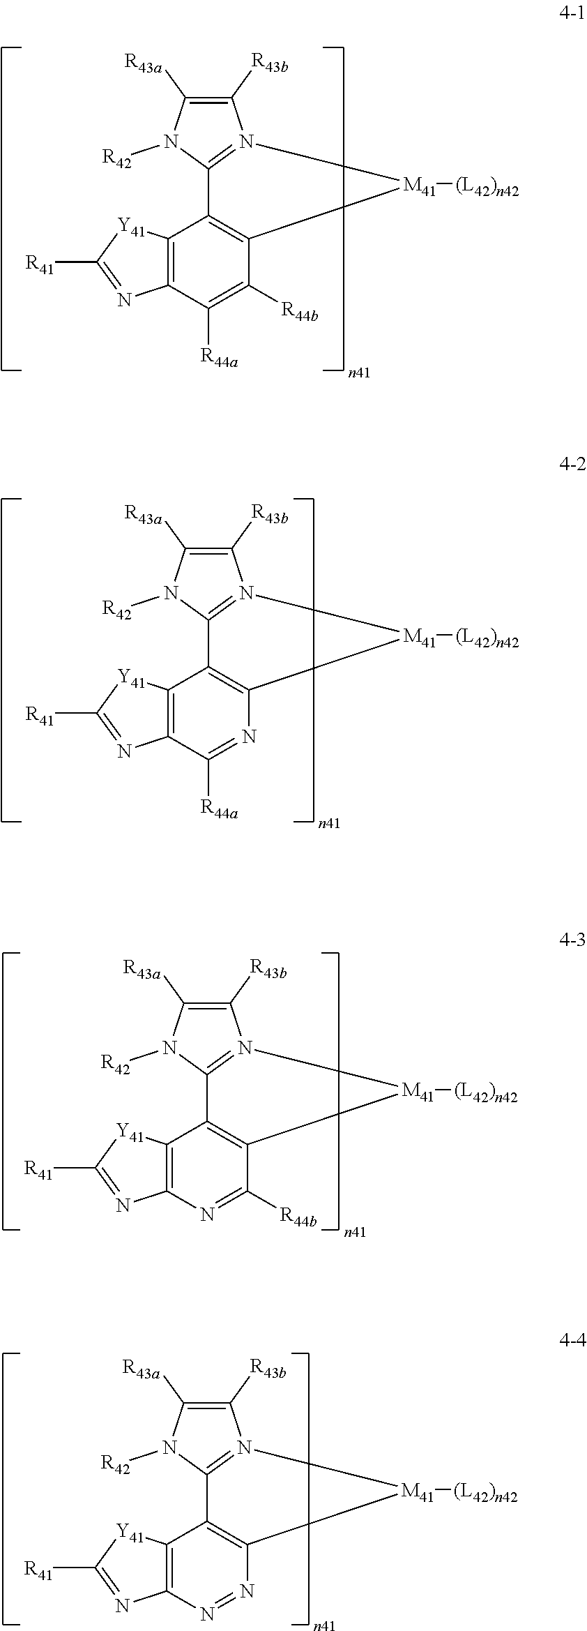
C1([R43b])=C([R43a])N([R42])C2=N1[M41]([(L42)n42])C1=C2C2=C(C([R44a])=C1[R44b])N=C([R41])[Y41]2.C1([R43b])=C([R43a])N([R42])C2=N1[M41]([(L42)n42])C1=C2C2=C(C([R44a])=N1)N=C([R41])[Y41]2.C1([R43b])=C([R43a])N([R42])C2=N1[M41]([(L42)n42])C1=C2C2=C(N=C1[R44b])N=C([R41])[Y41]2.C1([R43b])=C([R43a])N([R42])C2=N1[M41]([(L42)n42])C1=C2C2=C(N=N1)N=C([R41])[Y41]2
